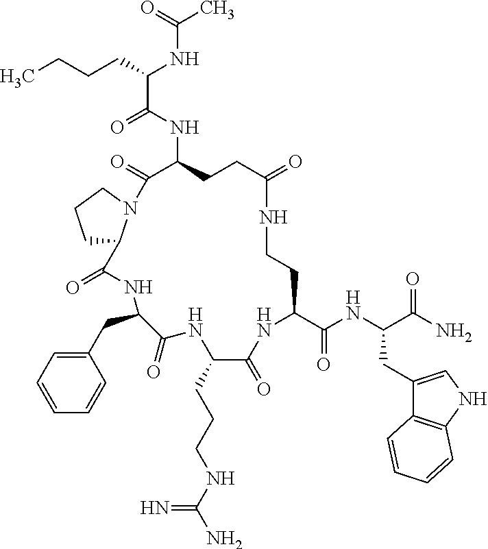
C1(CC2=CC=CC=C2)C(=O)NC(CCCNC(N)=N)C(=O)NC(C(NC(C(N)=O)CC2=CNC3=C2C=CC=C3)=O)CCNC(=O)CCC(NC(C(CCCC)NC(C)=O)=O)C(=O)N2C(CCC2)C(=O)N1
